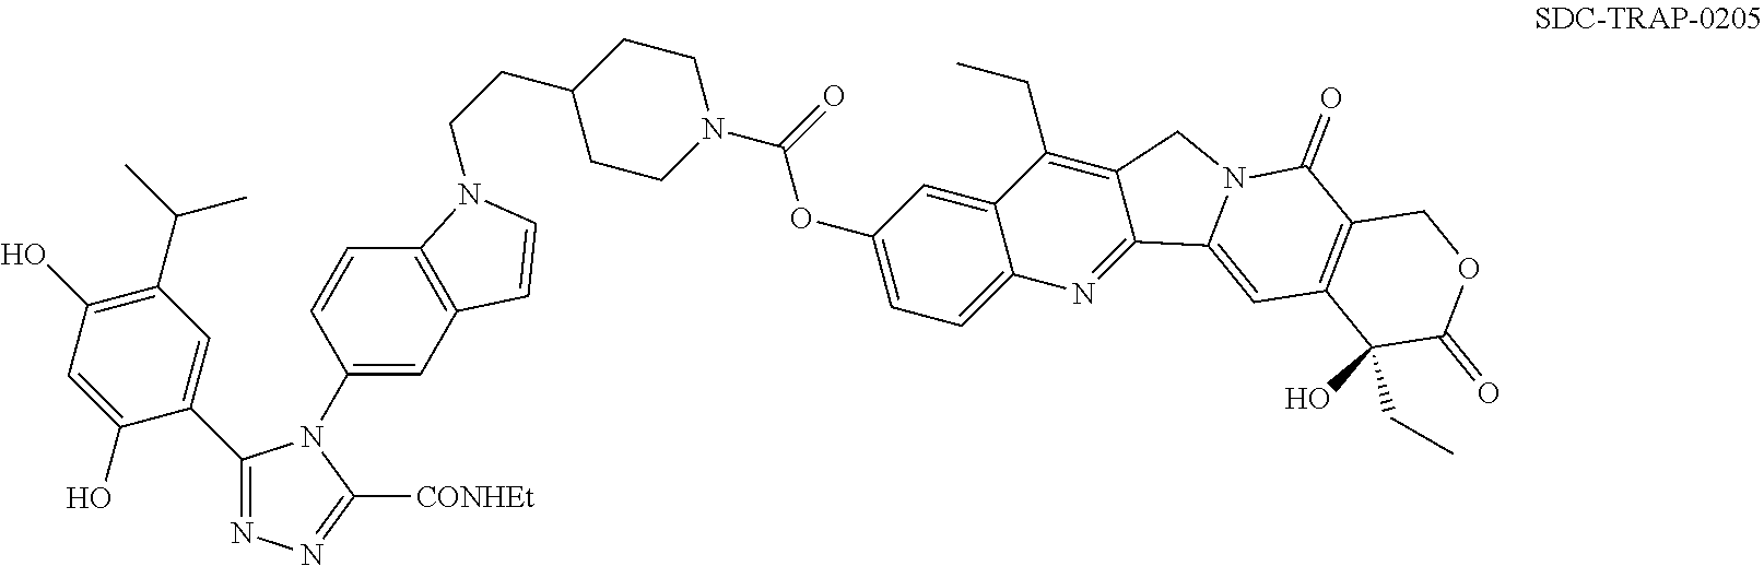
C1=C(O)C(C2=NN=C([CONHEt])N2C2=CC3=C(C=C2)N(CCC2CCN(C(OC4=CC=C5C(=C4)C(CC)=C4C(=N5)C5=CC6=C(C(=O)N5C4)COC(=O)C6(O)CC)=O)CC2)C=C3)=CC(C(C)C)=C1O
